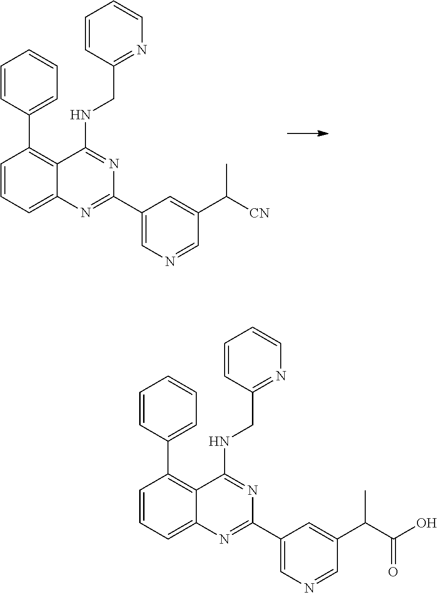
C1=CC=C2C(=C1C1=CC=CC=C1)C(NCC1=NC=CC=C1)=NC(C1=CN=CC(C([CN])C)=C1)=N2.C1=CC=C2C(=C1C1=CC=CC=C1)C(NCC1=NC=CC=C1)=NC(C1=CN=CC(C(C(O)=O)C)=C1)=N2
